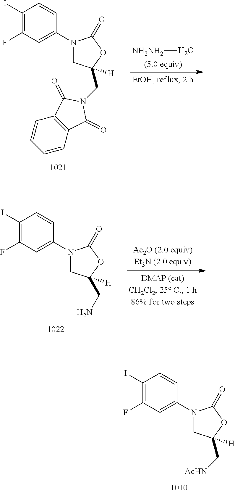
C1(I)=C(F)C=C(N2CC([H])(CN3C(=O)C4=C(C=CC=C4)C3=O)OC2=O)C=C1.[NH2NH2]O.C1(I)=C(F)C=C(N2CC(CN)([H])OC2=O)C=C1.C1(I)=C(F)C=C(N2CC([H])(C[AcHN])OC2=O)C=C1
